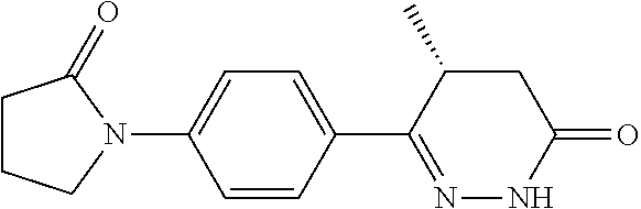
N1(C2=CC=C(C3=NNC(=O)CC3C)C=C2)C(=O)CCC1
